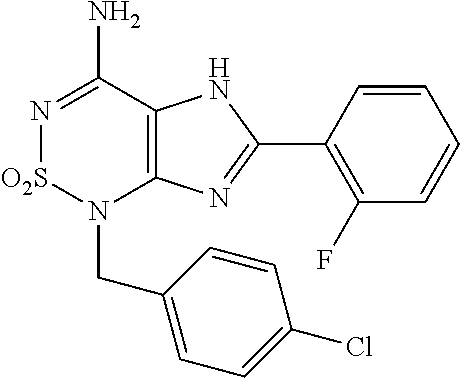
C12=C(C(N)=N[O2S]N1CC1=CC=C(Cl)C=C1)NC(C1=C(F)C=CC=C1)=N2
